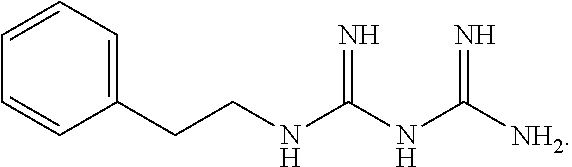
C1=CC=C(CCNC(NC([NH2])=N)=N)C=C1
